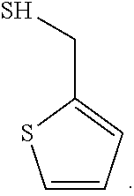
C1=CC=C(CS)S1
